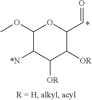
C1(OC)C([*N])C([OR])C([OR])C(C=O)O1
